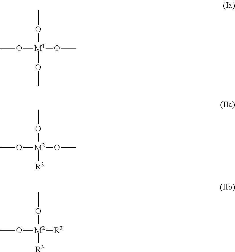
CO[M1](OC)(OC)OC.CO[M2](OC)([R3])OC.CO[M2]([R3])([R3])OC
